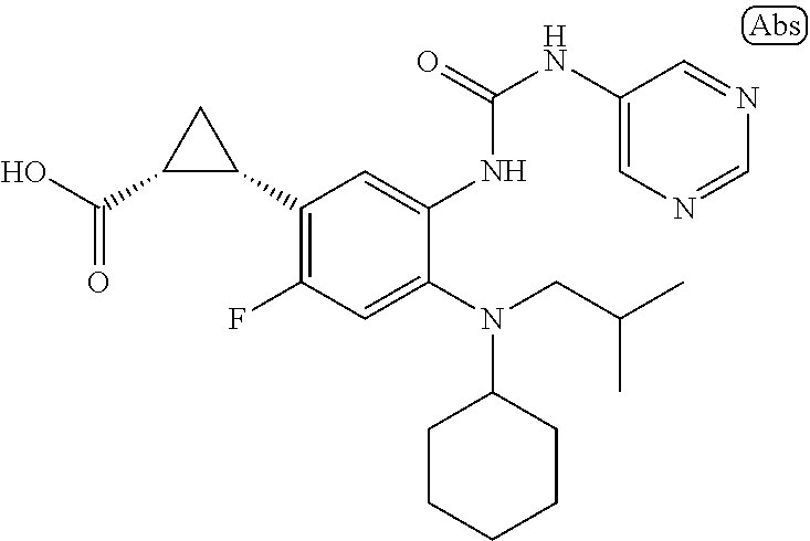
C1(C2CC2C(O)=O)=C(F)C=C(N(C2CCCCC2)CC(C)C)C(NC(=O)NC2=CN=CN=C2)=C1
